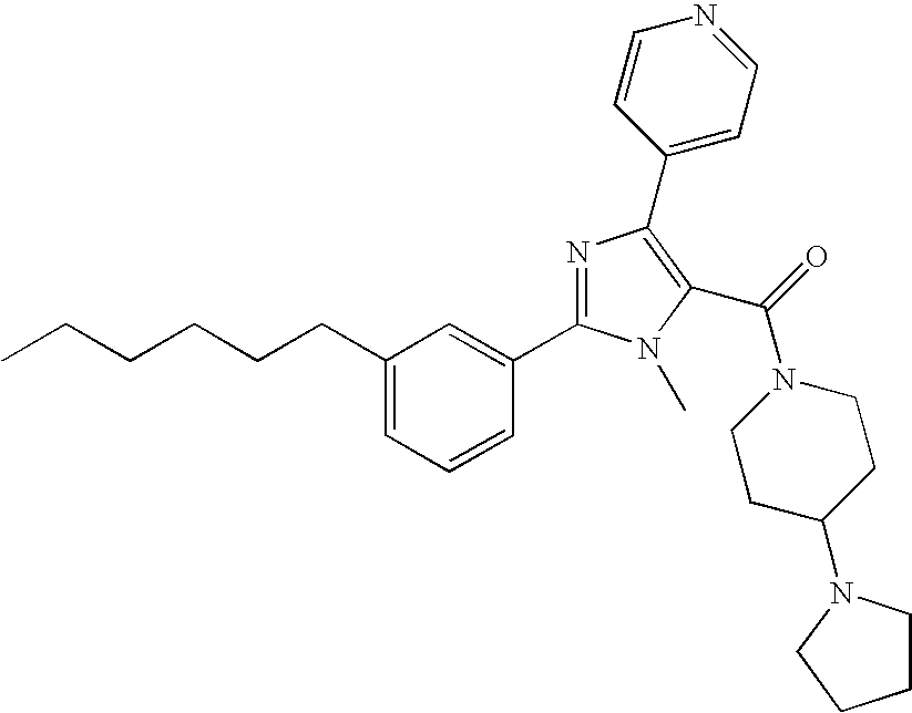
C(CCCCC1=CC=CC(C2=NC(C3=CC=NC=C3)=C(C(=O)N3CCC(N4CCCC4)CC3)N2C)=C1)C
